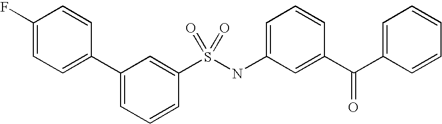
C1(F)=CC=C(C2=CC=CC(S(NC3=CC=CC(C(C4=CC=CC=C4)=O)=C3)(=O)=O)=C2)C=C1
